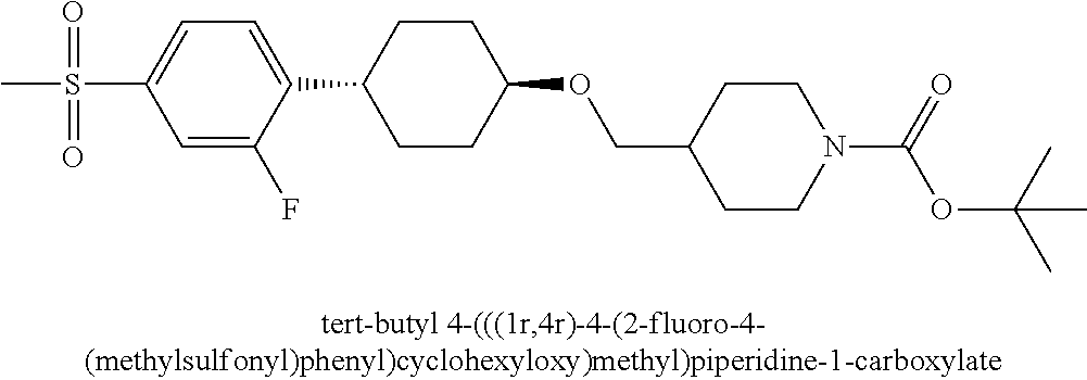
C1(S(=O)(=O)C)=CC=C(C2CCC(OCC3CCN(C(OC(C)(C)C)=O)CC3)CC2)C(F)=C1
